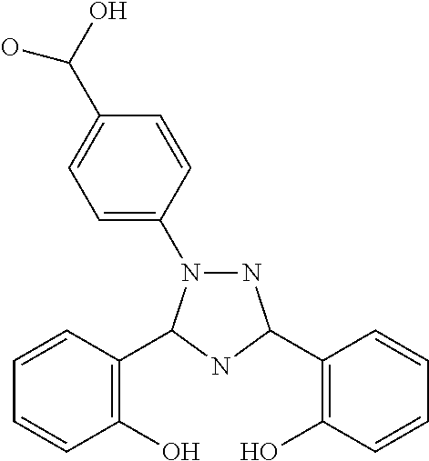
N1N(C2=CC=C(C(O)O)C=C2)C(C2=C(O)C=CC=C2)NC1C1=C(O)C=CC=C1
